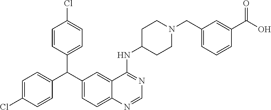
C1=C(Cl)C=CC(C(C2=CC=C3C(=C2)C(NC2CCN(CC4=CC=CC(C(=O)O)=C4)CC2)=NC=N3)C2=CC=C(Cl)C=C2)=C1
